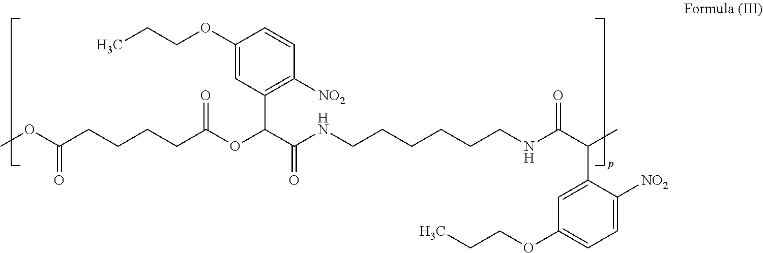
C1(OCCC)=CC(C(C(NCCCCCCNC(=O)C(C)C2=CC(OCCC)=CC=C2[NO2])=O)OC(CCCCC(=O)OC)=O)=C([NO2])C=C1
